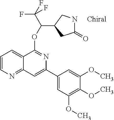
C1(C2=CC3=NC=CC=C3C(OC(C(F)(F)F)C3CC(=O)NC3)=N2)=CC(OC)=C(OC)C(OC)=C1
